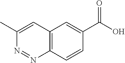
C12=C(C=CC(C(O)=O)=C1)N=NC(C)=C2
